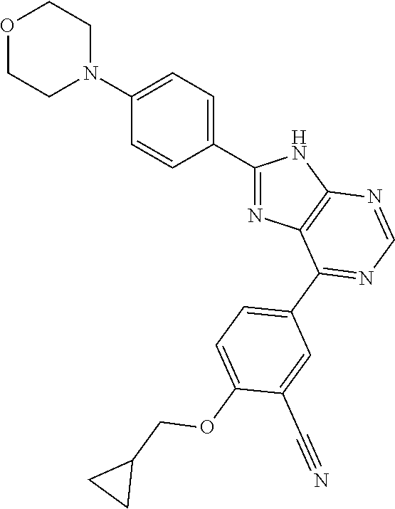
O1CCN(C2=CC=C(C3=NC4=C(N3)N=CN=C4C3=CC=C(OCC4CC4)C(C#N)=C3)C=C2)CC1
